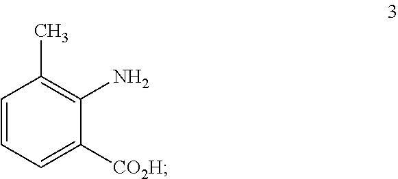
C1=CC=C([CO2H])C(N)=C1C
